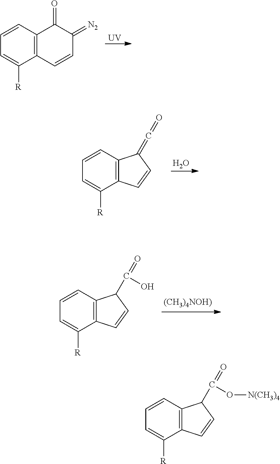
[UV].C12=C(C=CC=C1[R])C(=O)C(=[N2])C=C2.C12=C(C=CC=C1[R])C(=C=O)C=C2.O.C12=C(C=CC=C1[R])C(C(=O)O)C=C2.C12=C(C=CC=C1[R])C(C(=O)O[N(CH3)4])C=C2
